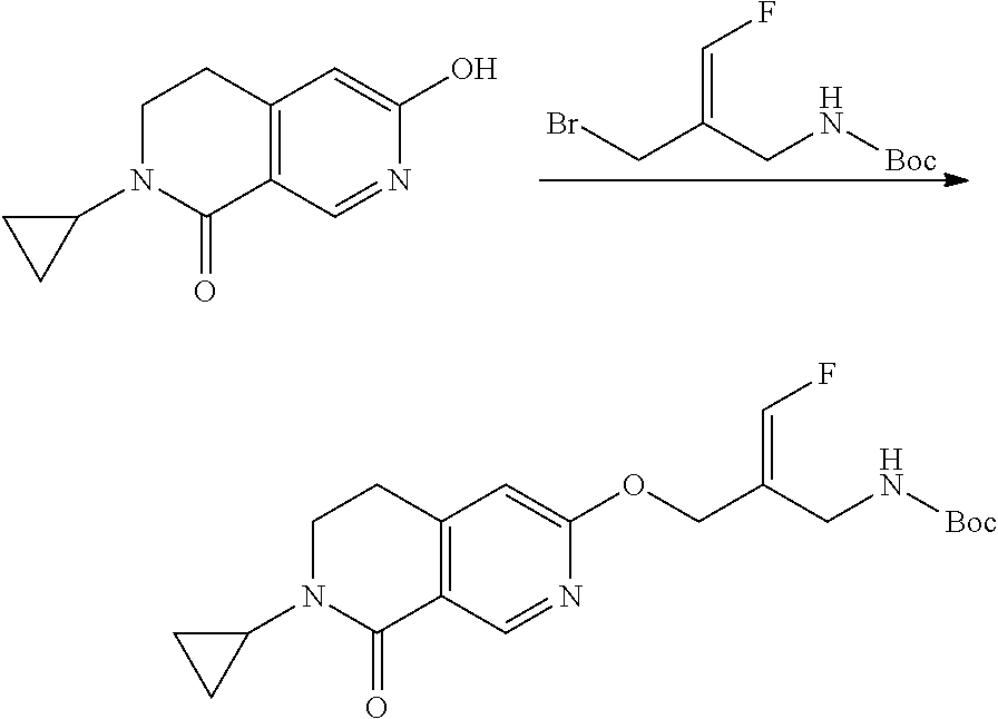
BrCC(CN[Boc])=CF.N1=CC2=C(C=C1O)CCN(C1CC1)C2=O.N1=CC2=C(C=C1OCC(CN[Boc])=CF)CCN(C1CC1)C2=O
